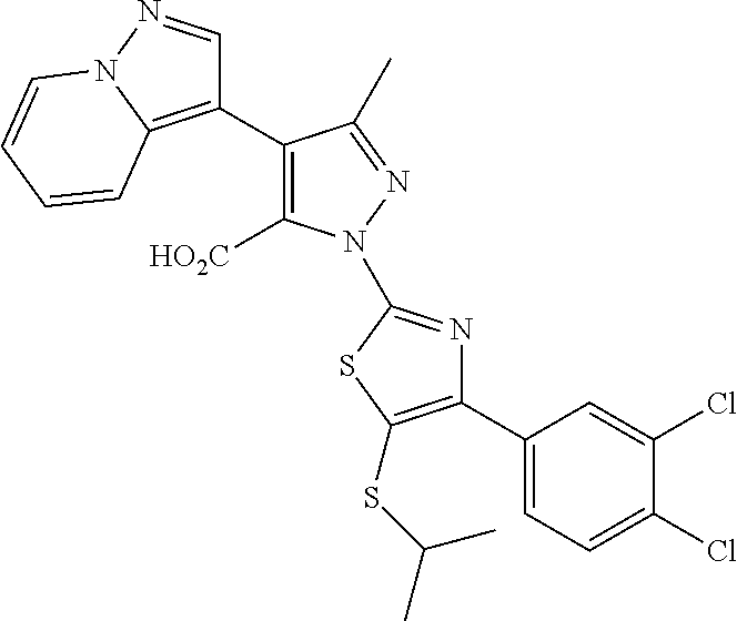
C1(C2=C([HO2C])N(C3=NC(C4=CC=C(Cl)C(Cl)=C4)=C(SC(C)C)S3)N=C2C)=C2N(N=C1)C=CC=C2
